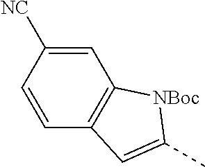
C1=CC([NC])=CC2=C1C=C(C)[NBoc]2
